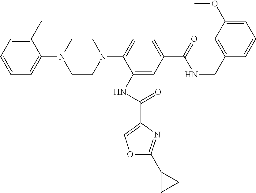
C1=CC=C(C)C(N2CCN(C3=CC=C(C(=O)NCC4=CC(OC)=CC=C4)C=C3NC(=O)C3=COC(C4CC4)=N3)CC2)=C1
